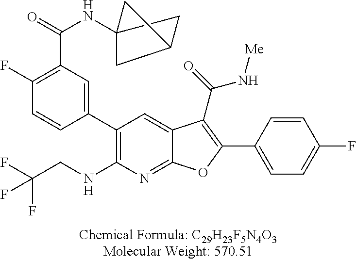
C12(NC(C3=C(F)C=CC(C4=C(NCC(F)(F)F)N=C5C(=C4)C(C(=O)N[Me])=C(C4=CC=C(F)C=C4)O5)=C3)=O)CC(C1)C2
